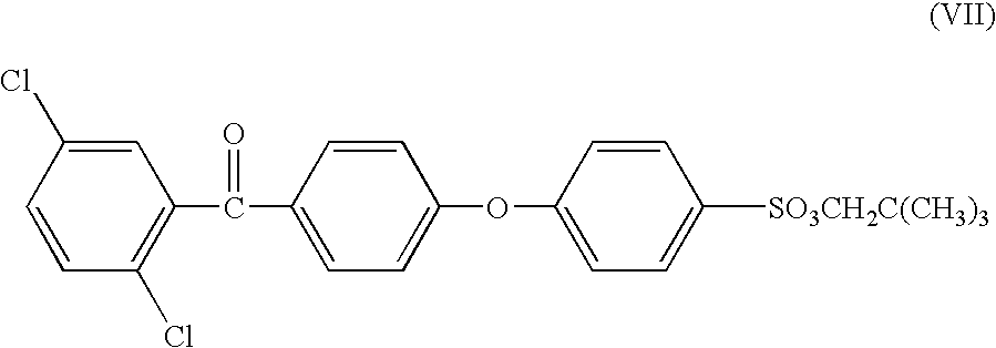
C1=CC(Cl)=CC(C(C2=CC=C(OC3=CC=C([SO3CH2C(CH3)3])C=C3)C=C2)=O)=C1Cl
